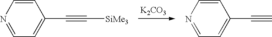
C1=NC=CC(C#C[SiMe3])=C1.[K2CO3].C1=NC=CC(C#C)=C1
